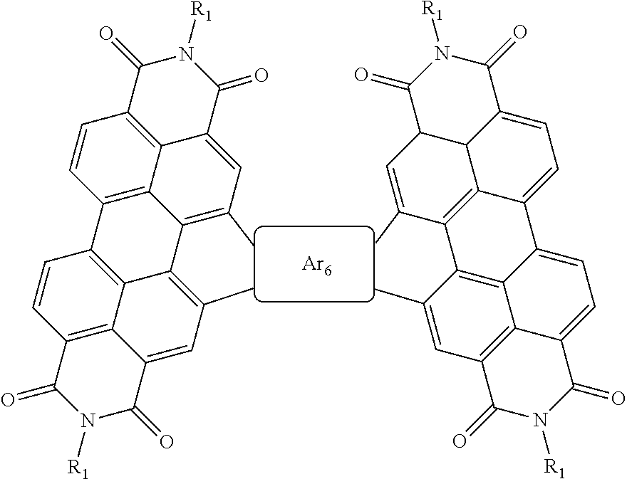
C12=C3C4=C(C=C1)C(=O)N([R1])C(=O)C4=CC(C)=C3C1=C(C)C=C3C4=C(C=CC2=C41)C(=O)N([R1])C3=O.C12=CC=C3C4C1=C(C(C)=CC4C(=O)N([R1])C3=O)C1=C3C4=C(C=C1C)C(=O)N([R1])C(=O)C4=CC=C23.[Ar6]
